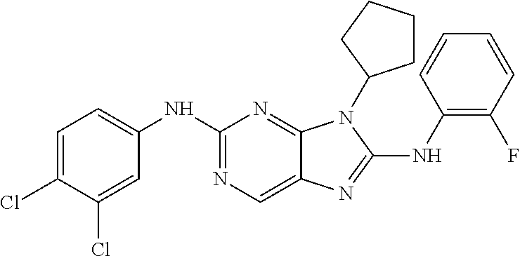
C1(NC2=C(F)C=CC=C2)=NC2=CN=C(NC3=CC=C(Cl)C(Cl)=C3)N=C2N1C1CCCC1
